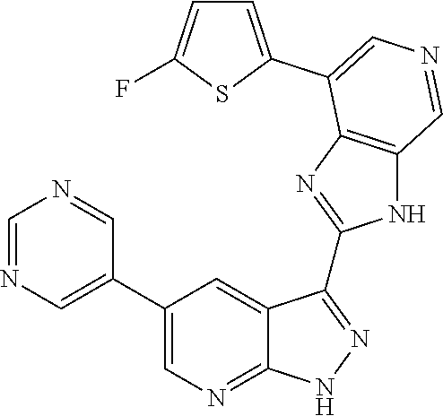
C1=NC=C(C2=CN=C3C(=C2)C(C2=NC4=C(N2)C=NC=C4C2=CC=C(F)S2)=NN3)C=N1
